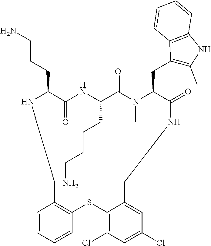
N1C(CCCN)C(=O)NC(CCCCN)C(=O)N(C)C(CC2=C(C)NC3=C2C=CC=C3)C(=O)NCC2=CC(Cl)=CC(Cl)=C2SC2=C(C=CC=C2)C1
